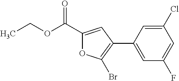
CCOC(C1=CC(C2=CC(F)=CC(Cl)=C2)=C(Br)O1)=O
